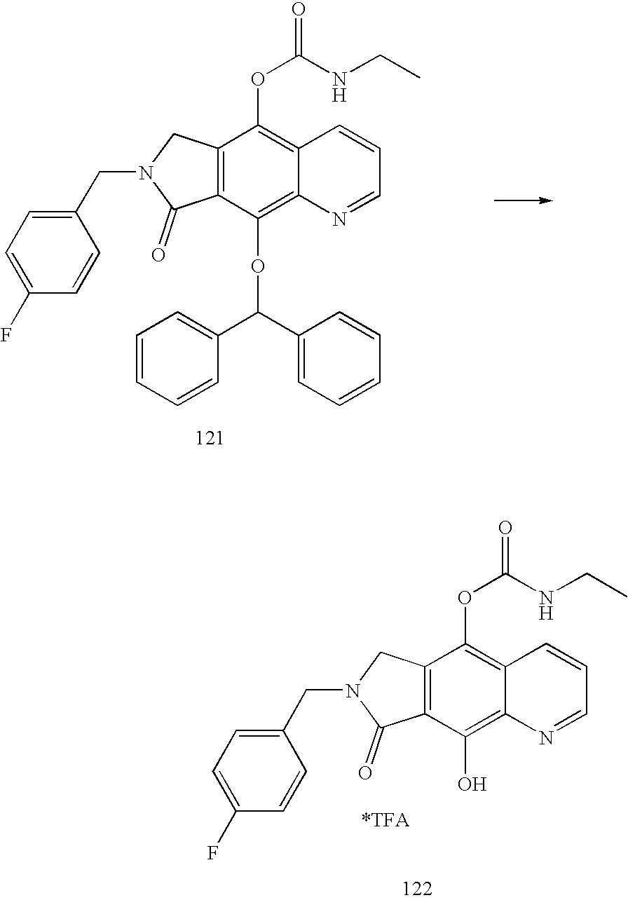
C12=C(C(OC(C3=CC=CC=C3)C3=CC=CC=C3)=C3C(=C1OC(=O)NCC)C=CC=N3)C(=O)N(CC1=CC=C(F)C=C1)C2.C12=C(C(O)=C3C(=C1OC(=O)NCC)C=CC=N3)C(=O)N(CC1=CC=C(F)C=C1)C2.[*TFA]
